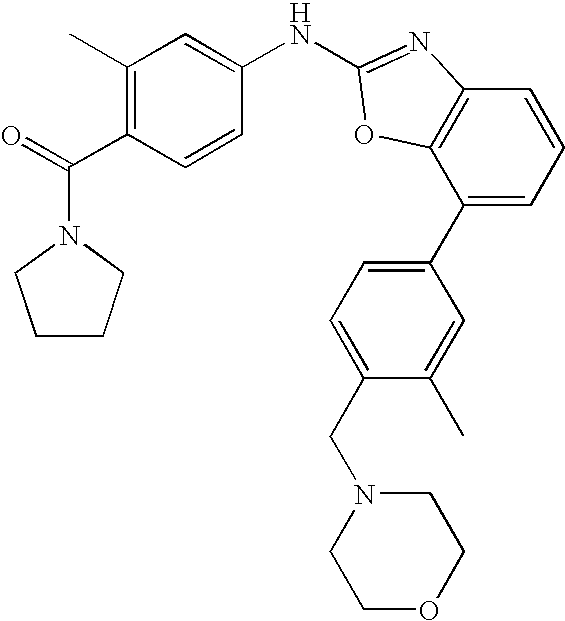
C1(C2=CC=C(CN3CCOCC3)C(C)=C2)=CC=CC2=C1OC(NC1=CC(C)=C(C(=O)N3CCCC3)C=C1)=N2
